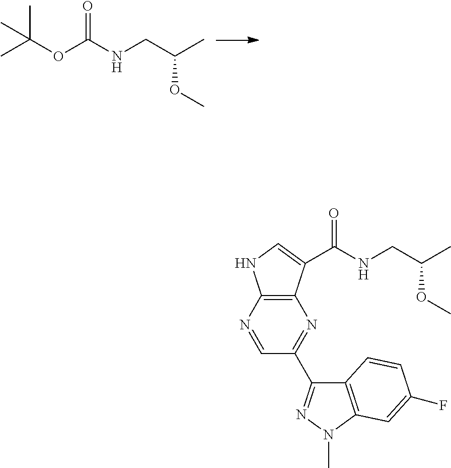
N(CC(C)OC)C(OC(C)(C)C)=O.C1=NC2=C(N=C1C1=NN(C)C3=C1C=CC(F)=C3)C(C(NCC(C)OC)=O)=CN2
